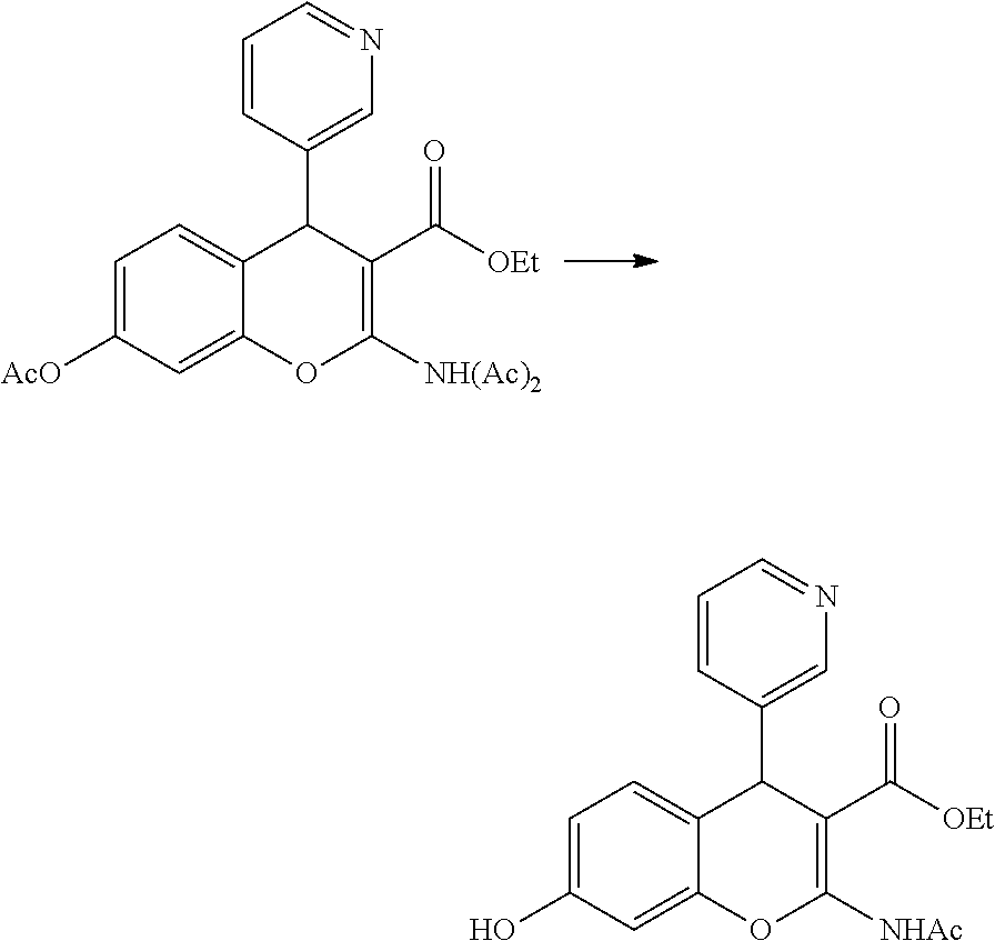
C1=CC=NC=C1C1C(C(=O)[OEt])=C([NH(Ac)2])OC2=CC([AcO])=CC=C12.C1=CC=NC=C1C1C(C(=O)[OEt])=C([NHAc])OC2=CC(O)=CC=C12
